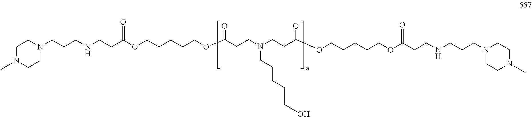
C1CN(CCCNCCC(OCCCCCOC(CCN(CCC(OCCCCCOC(CCNCCCN2CCN(C)CC2)=O)=O)CCCCCO)=O)=O)CCN1C
